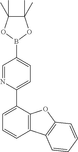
C12=C(C(C3=CC=C(B4OC(C)(C)C(C)(C)O4)C=N3)=CC=C1)OC1=C2C=CC=C1
